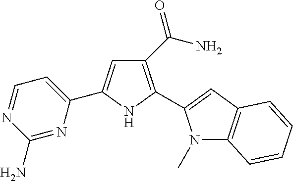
C1(C(=O)N)=C(C2=CC3=C(N2C)C=CC=C3)NC(C2=CC=NC(N)=N2)=C1
